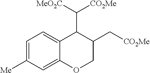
C1=C([Me])C=C2C(=C1)C(C([MeO2C])[CO2Me])C(C[CO2Me])CO2
